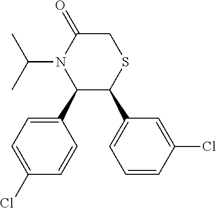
C1(C2N(C(C)C)C(=O)CSC2C2=CC=CC(Cl)=C2)=CC=C(Cl)C=C1
